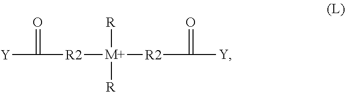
[R2]([M+]([R2]C([Y])=O)([R])[R])C([Y])=O
